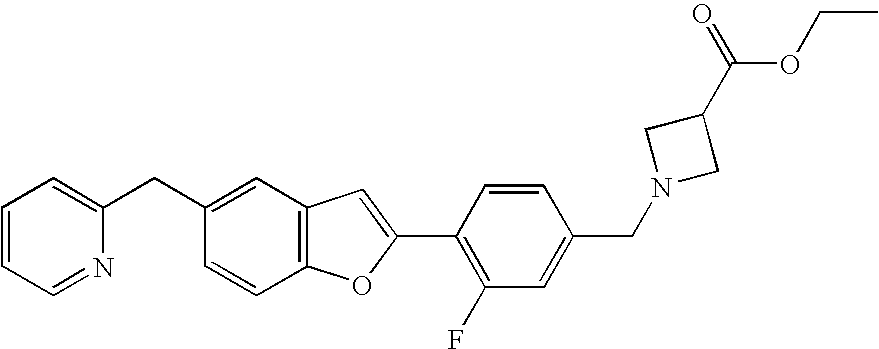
C1(CC2=CC3=C(C=C2)OC(C2=C(F)C=C(CN4CC(C(=O)OCC)C4)C=C2)=C3)=CC=CC=N1
